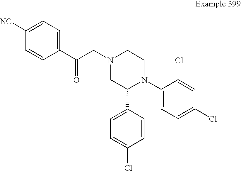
C1(C(CN2CC(C3=CC=C(Cl)C=C3)N(C3=CC=C(Cl)C=C3Cl)CC2)=O)=CC=C([NC])C=C1
